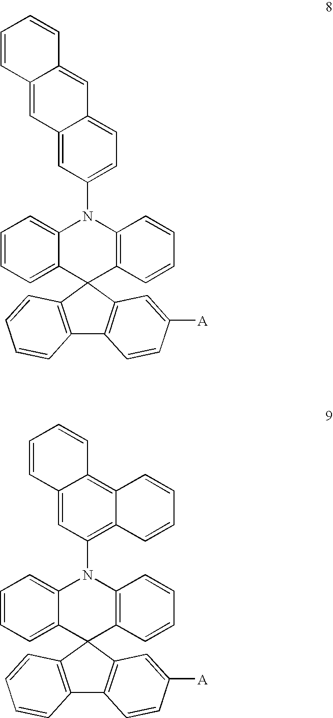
C1=CC=C2C(=C1)N(C1=CC=C3C(=C1)C=C1C(=C3)C=CC=C1)C1=C(C23C2=C(C4=C3C=C([A])C=C4)C=CC=C2)C=CC=C1.C1=CC=C2C(=C1)N(C1=C3C(=C4C(=C1)C=CC=C4)C=CC=C3)C1=C(C23C2=C(C4=C3C=C([A])C=C4)C=CC=C2)C=CC=C1
